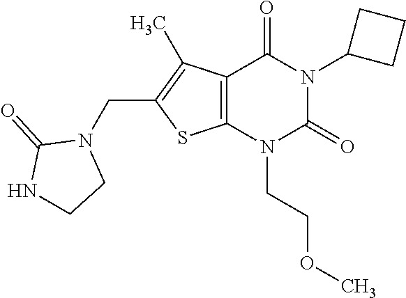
C12=C(N(CCOC)C(=O)N(C3CCC3)C1=O)SC(CN1C(=O)NCC1)=C2C
